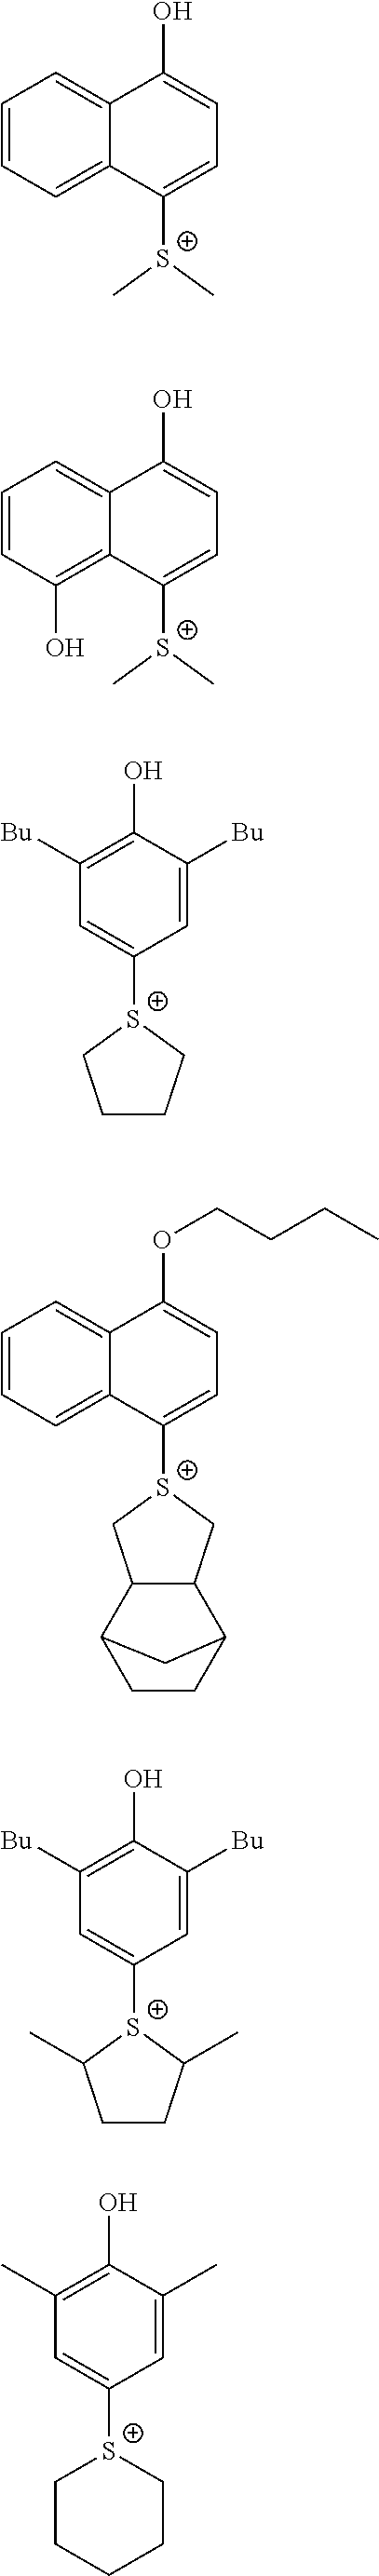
C1=C([S+](C)C)C2=CC=CC=C2C(O)=C1.C1=C([S+](C)C)C2=C(O)C=CC=C2C(O)=C1.C1=C([Bu])C(O)=C([Bu])C=C1[S+]1CCCC1.C1=C([S+]2CC3C(C2)C2CCC3C2)C2=CC=CC=C2C(OCCCC)=C1.C1=C([Bu])C(O)=C([Bu])C=C1[S+]1C(C)CCC1C.C1=C(C)C(O)=C(C)C=C1[S+]1CCCCC1
